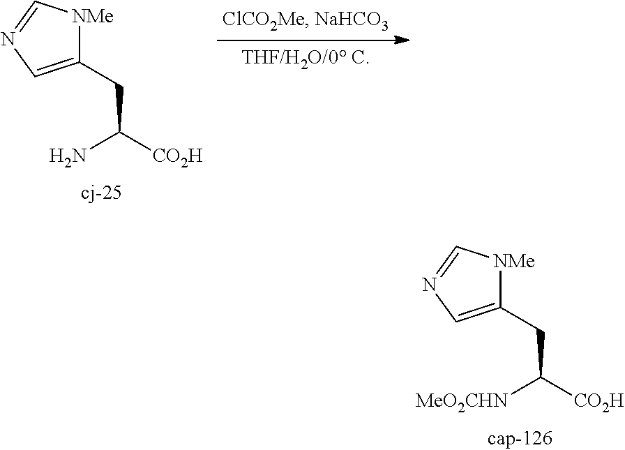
C1(CC(N)[CO2H])=CN=C[NMe]1.C1(CC([MeO2CHN])[CO2H])=CN=C[NMe]1
